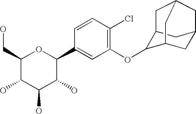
C1(CO)C(O)C(O)C(O)C(C2=CC(OC3C4CC5CC3CC(C4)C5)=C(Cl)C=C2)O1
